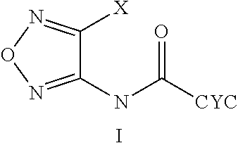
C1(NC([CYC])=O)=NON=C1[X].I
